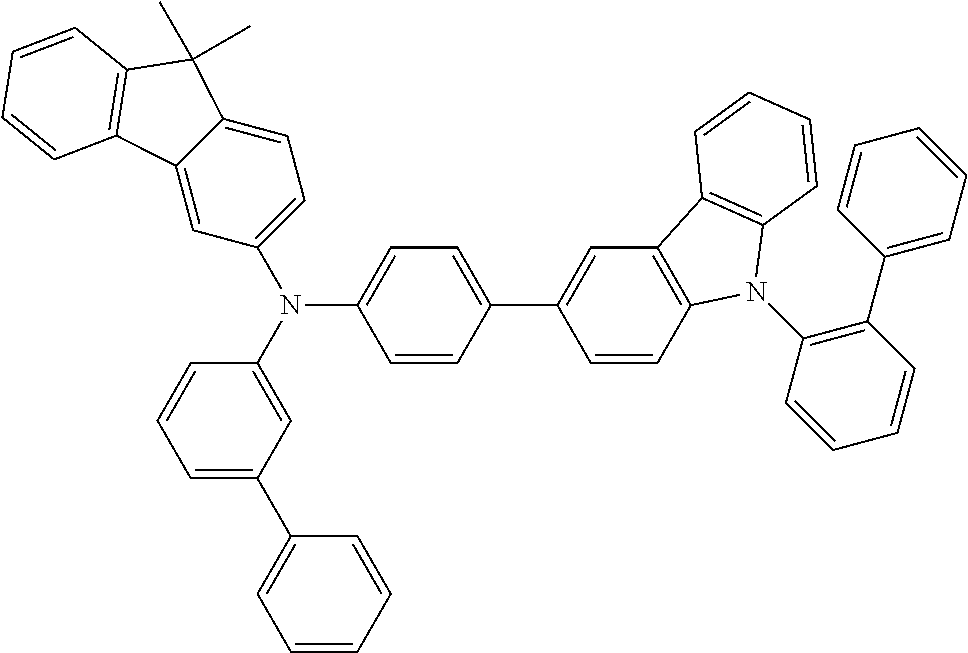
C1(N(C2=CC(C3=CC=CC=C3)=CC=C2)C2=CC=C(C3=CC4=C(C=C3)N(C3=C(C5=CC=CC=C5)C=CC=C3)C3=C4C=CC=C3)C=C2)=CC=C2C(=C1)C1=C(C2(C)C)C=CC=C1
